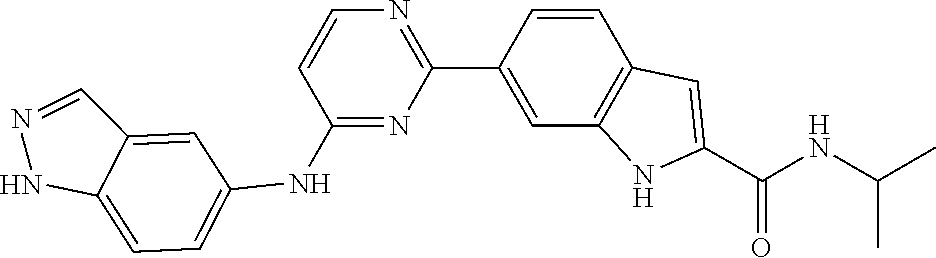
C1=CN=C(C2=CC3=C(C=C2)C=C(C(=O)NC(C)C)N3)N=C1NC1=CC=C2NN=CC2=C1
